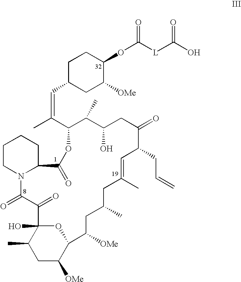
O1C2(O)C(C)CC([OMe])C1C([OMe])CC(C)CC(C)=CC(CC=C)C(=O)CC(O)C(C)C(C(C)=CC1CC([OMe])C(OC(=O)[L]C(O)=O)CC1)OC(=O)C1N(C(=O)C2=O)CCCC1
